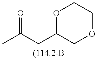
O=C(C)CC1COCCO1
